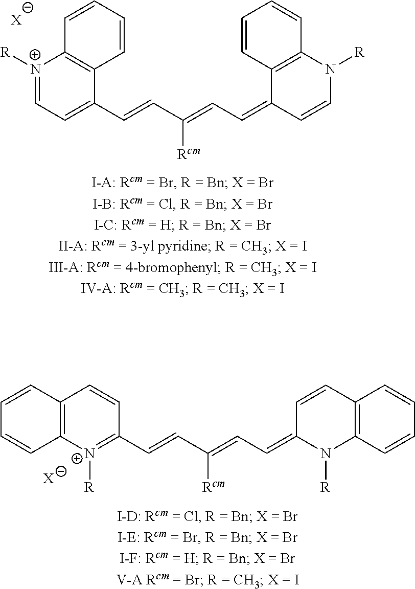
[X].C1=CN([R])C2=C(C1=CC=C(C=CC1=CC=[N+]([R])C3=C1C=CC=C3)[Rcm])C=CC=C2.[X].[R]N1C(=CC=C(C=CC2=[N+]([R])C3=C(C=C2)C=CC=C3)[Rcm])C=CC2=C1C=CC=C2
